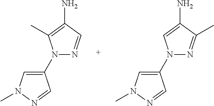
C1(N2N=CC(N)=C2C)=CN(C)N=C1.C1(N2N=C(C)C(N)=C2)=CN(C)N=C1
